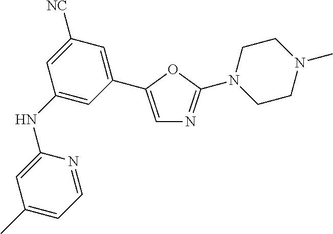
C1(NC2=CC(C3=CN=C(N4CCN(C)CC4)O3)=CC([NC])=C2)=CC(C)=CC=N1
